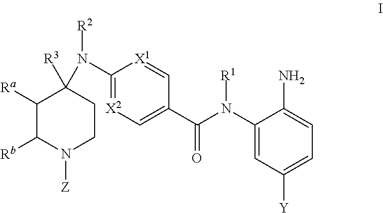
C1([Ra])C([Rb])N([Z])CCC1(N(C1=[X2]C=C(C(N(C2=CC([Y])=CC=C2N)[R1])=O)C=[X1]1)[R2])[R3]
